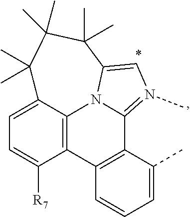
C12=C(C=CC=C1C)C1=C3N4C2=N(C)C=C4C(C)(C)C(C)(C)C(C)(C)C3=CC=C1[R7]
